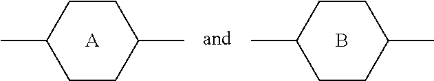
C1(C)CCC(C)CC1.[A].C1(C)CCC(C)CC1.B
